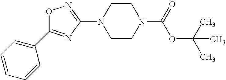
C1(N2CCN(C(=O)OC(C)(C)C)CC2)=NOC(C2=CC=CC=C2)=N1
